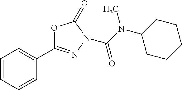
C1=CC=CC(C2=NN(C(N(C3CCCCC3)C)=O)C(=O)O2)=C1
